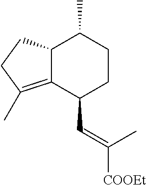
C12C(=C(C)CC1)C(C=C(C)[COOEt])CCC2C
